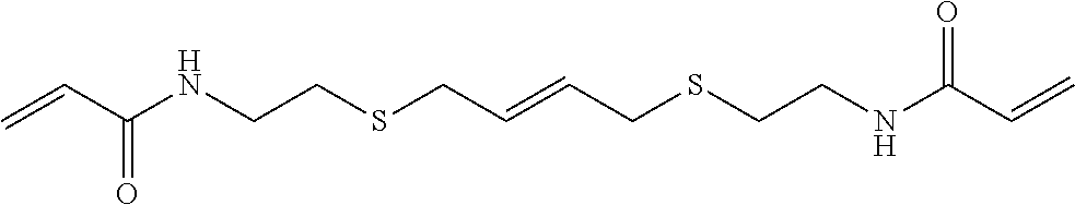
C(C(=O)NCCSCC=CCSCCNC(=O)C=C)=C
